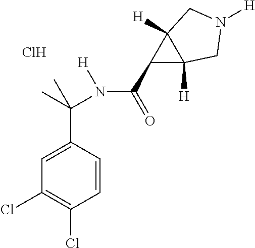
C1(C(=O)N([H])C(C)(C2=CC(Cl)=C(Cl)C=C2)C)C2([H])C1([H])CN([H])C2.Cl
